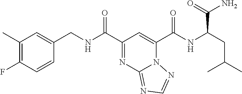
C1(C)=C(F)C=CC(CNC(C2=NC3=NC=NN3C(C(NC(CC(C)C)C(N)=O)=O)=C2)=O)=C1
